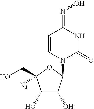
C1(O)C(O)C(N2C(=O)NC(=NO)C=C2)OC1(CO)[N3]
